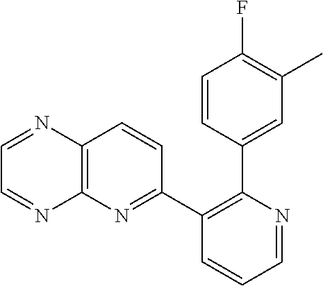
C1=NC(C2=CC(C)=C(F)C=C2)=C(C2=NC3=C(C=C2)N=CC=N3)C=C1
